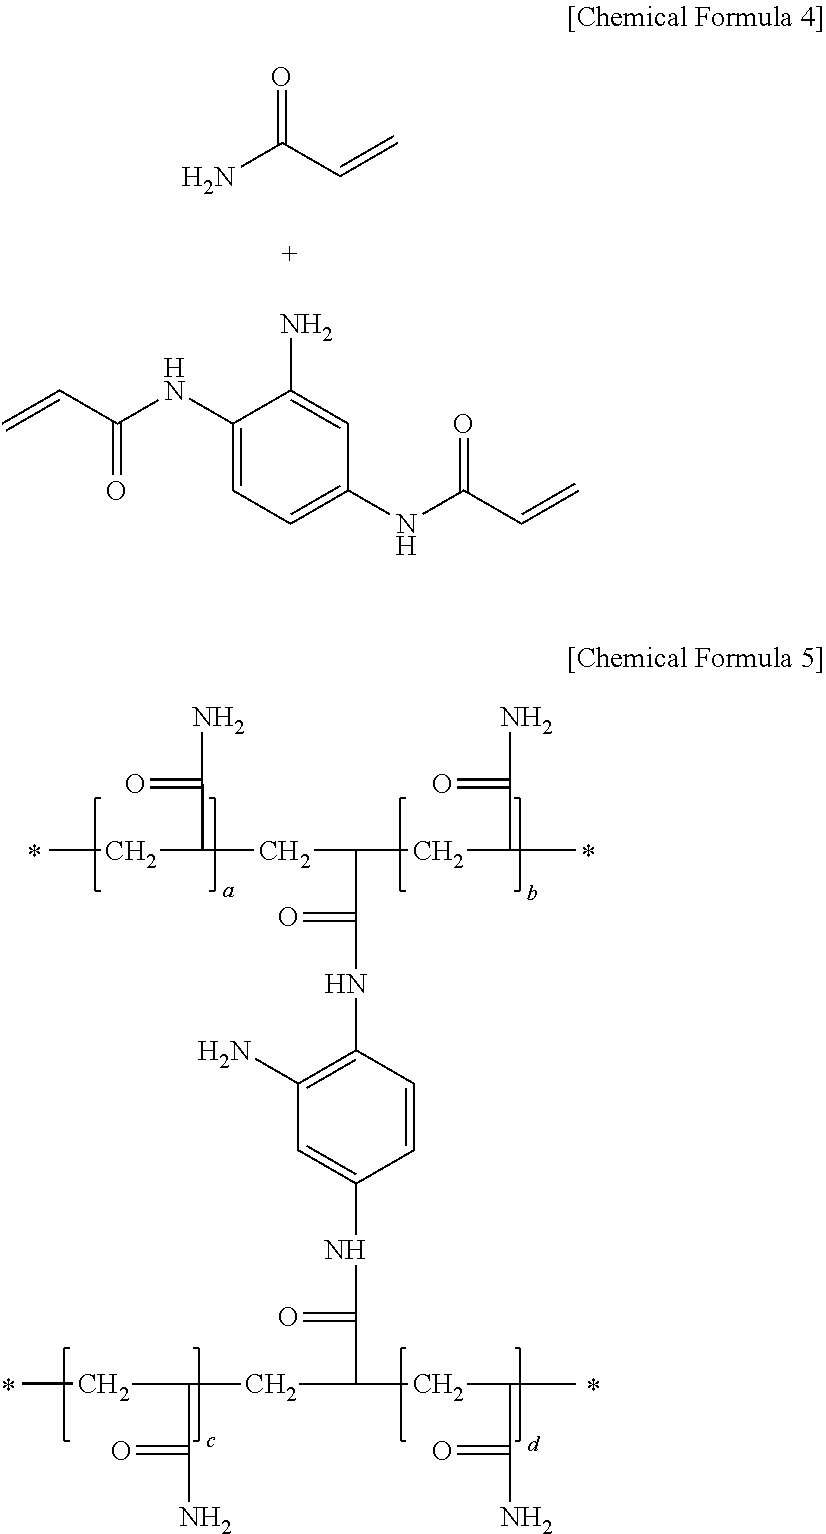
CCC(C(=O)N)CC(C(=O)NC1=C(N)C=C(NC(=O)C(CC(C(=O)N)CC)CC(C(=O)N)C)C=C1)CC(C(=O)N)C.NC(C=C)=O.C=CC(NC1=CC=C(NC(C=C)=O)C=C1N)=O
